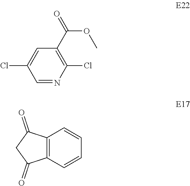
C1=C(Cl)C=NC(Cl)=C1C(=O)OC.C12=C(C(=O)CC1=O)C=CC=C2
